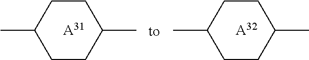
[A31].C1CC(C)CCC1C.[A32].C1CC(C)CCC1C
